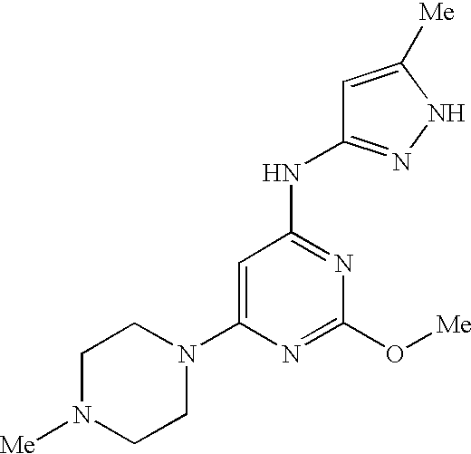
C1=C(N2CCN([Me])CC2)N=C(O[Me])N=C1NC1=NNC([Me])=C1
